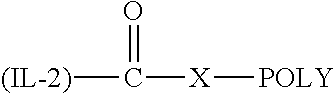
O=C([X][POLY])[(IL-2)]
